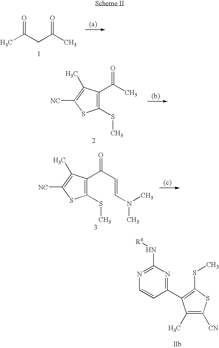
O=C(CC(C)=O)C.C1(SC)=C(C(=O)C)C(C)=C([NC])S1.C1(SC)=C(C(=O)C=CN(C)C)C(C)=C([NC])S1.C1(C)=C([CN])SC(SC)=C1C1=NC(N[R4])=NC=C1
